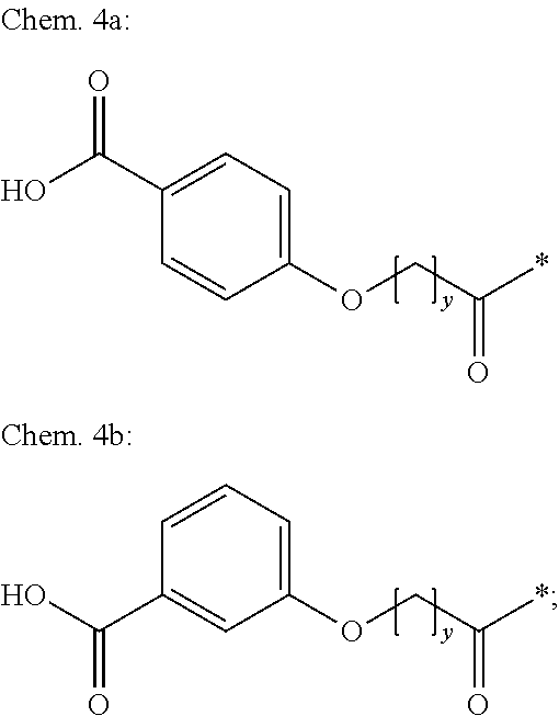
OC(C1=CC=C(OCC(*)=O)C=C1)=O.C1=CC=C(OCC(*)=O)C=C1C(O)=O
